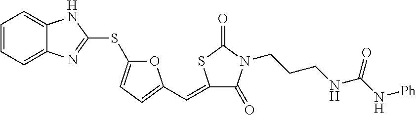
C1=CC=C2C(=C1)NC(SC1=CC=C(C=C3SC(=O)N(CCCNC(N[Ph])=O)C3=O)O1)=N2
